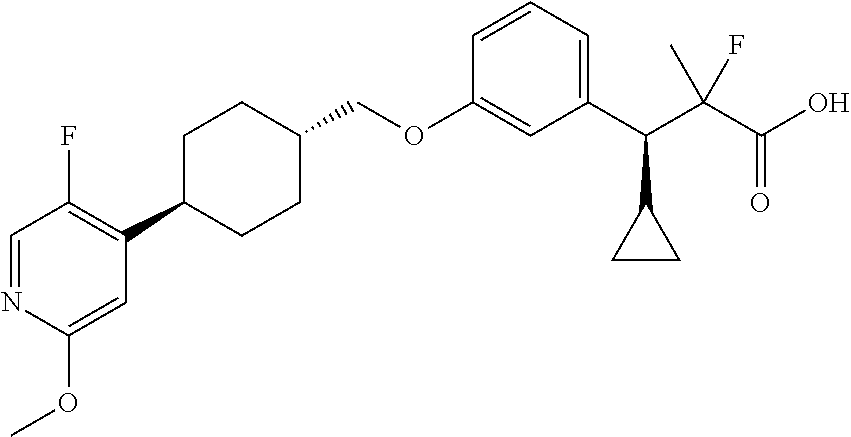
C1=NC(OC)=CC(C2CCC(COC3=CC(C(C(C(O)=O)(C)F)C4CC4)=CC=C3)CC2)=C1F
